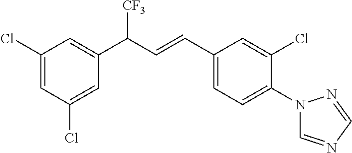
C1(Cl)=CC(C(C=CC2=CC=C(N3C=NC=N3)C(Cl)=C2)[CF3])=CC(Cl)=C1
